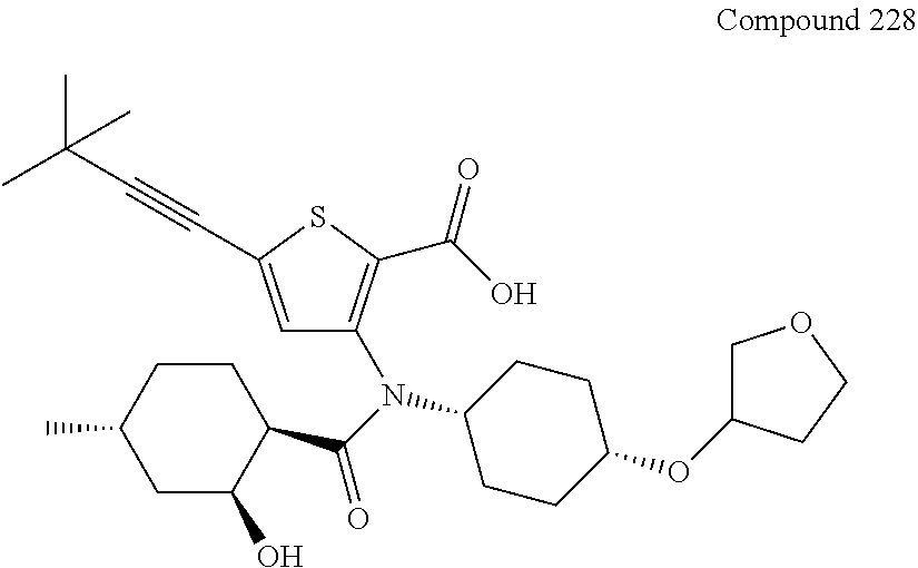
C1C(OC2CCC(N(C(C3CCC(C)CC3O)=O)C3=C(C(O)=O)SC(C#CC(C)(C)C)=C3)CC2)CCO1
